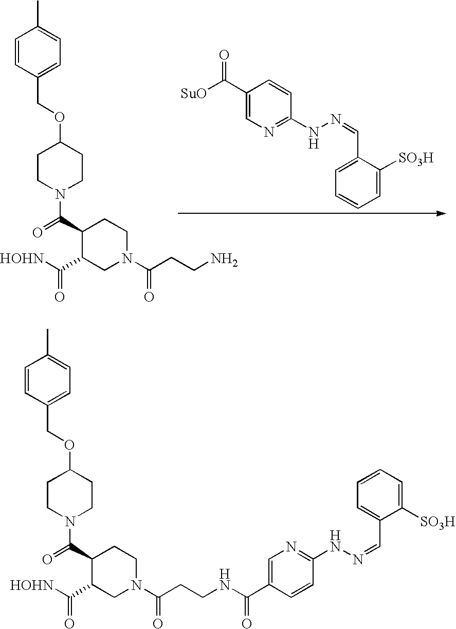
N1=C(NN=CC2=CC=CC=C2[SO3H])C=CC(C([SuO])=O)=C1.C1(COC2CCN(C(C3C(C([HOHN])=O)CN(C(CCN)=O)CC3)=O)CC2)=CC=C(C)C=C1.C1(COC2CCN(C(C3C(C([HOHN])=O)CN(C(CCNC(C4=CN=C(NN=CC5=CC=CC=C5[SO3H])C=C4)=O)=O)CC3)=O)CC2)=CC=C(C)C=C1
